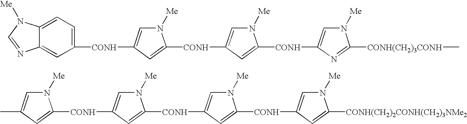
C12=CC([CONH]C3=CN([Me])C([CONH]C4=CN([Me])C([CONH]C5=CN([Me])C([CONH(CH2)3CONH]C)=N5)=C4)=C3)=CC=C1N([Me])C=N2.CC1=CN([Me])C([CONH]C2=CN([Me])C([CONH]C3=CN([Me])C([CONH]C4=CN([Me])C([CONH(CH2)2CONH(CH2)3NMe2])=C4)=C3)=C2)=C1
